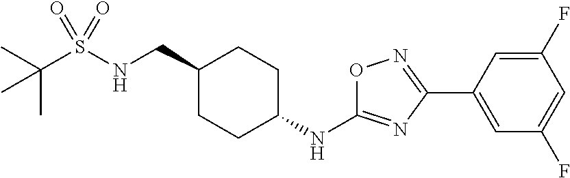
C(S(NCC1CCC(NC2=NC(C3=CC(F)=CC(F)=C3)=NO2)CC1)(=O)=O)(C)(C)C
